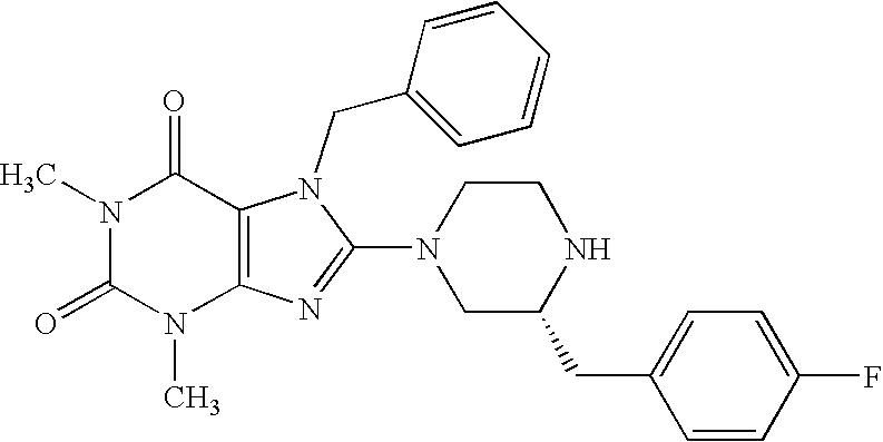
N1(C)C(=O)N(C)C2=C(C1=O)N(CC1=CC=CC=C1)C(N1CC(CC3=CC=C(F)C=C3)NCC1)=N2
